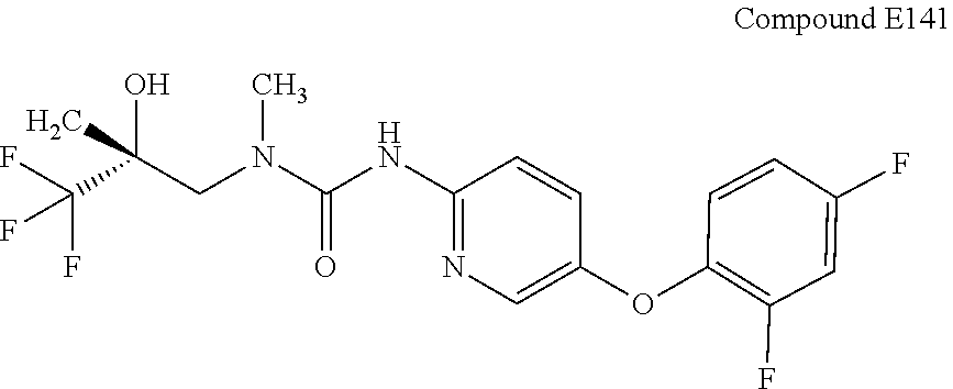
C1(NC(N(CC(C(F)(F)F)(O)C)C)=O)=NC=C(OC2=C(F)C=C(F)C=C2)C=C1
